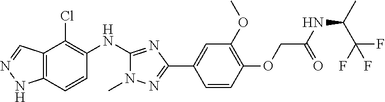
C12=C(C=CC(NC3=NC(C4=CC(OC)=C(OCC(NC(C(F)(F)F)C)=O)C=C4)=NN3C)=C1Cl)NN=C2
